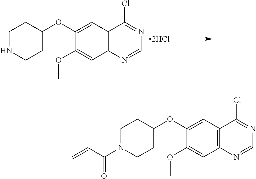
C12=C(C=C(OC3CCN(C(C=C)=O)CC3)C(OC)=C1)C(Cl)=NC=N2.C12=C(C=C(OC3CCNCC3)C(OC)=C1)C(Cl)=NC=N2
